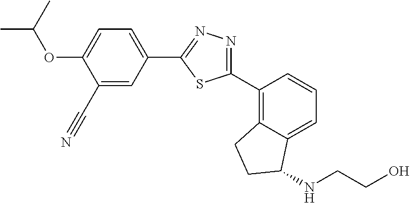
C1(C#N)=CC(C2=NN=C(C3=C4C(=CC=C3)C(NCCO)CC4)S2)=CC=C1OC(C)C
